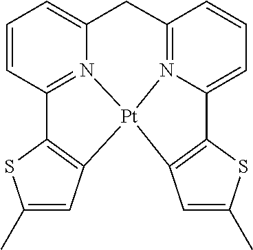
C1(C)=CC2=C(S1)C1=CC=CC3=N1[Pt]21C2=C(SC(C)=C2)C2=N1C(=CC=C2)C3
